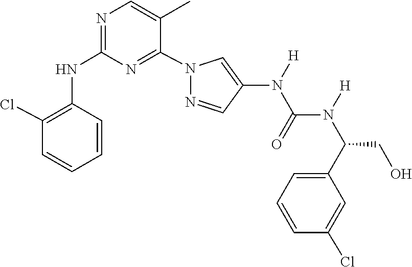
N(C(N(C(CO)C1=CC=CC(Cl)=C1)[H])=O)(C1=CN(C2=NC(NC3=C(Cl)C=CC=C3)=NC=C2C)N=C1)[H]
